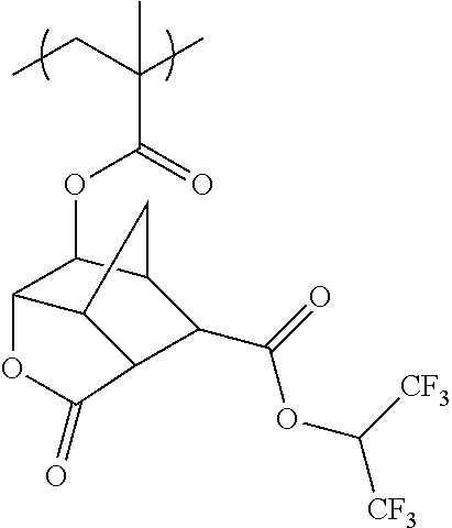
C(C(C)(C(OC1C2C3CC1C(C(OC([CF3])[CF3])=O)C3C(=O)O2)=O)C)C
